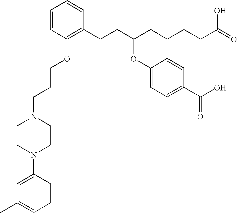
C1=CC(OCCCN2CCN(C3=CC(C)=CC=C3)CC2)=C(CCC(CCCCC(=O)O)OC2=CC=C(C(O)=O)C=C2)C=C1
